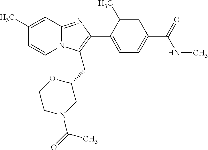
C1(C)=CC(C(NC)=O)=CC=C1C1=C(CC2OCCN(C(=O)C)C2)N2C(=N1)C=C(C)C=C2
